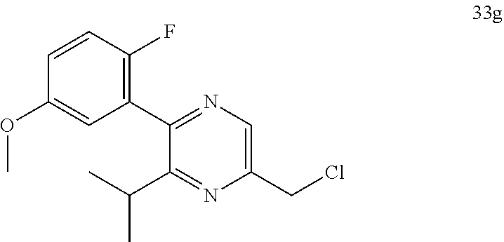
C1(C(C)C)=NC(CCl)=CN=C1C1=C(F)C=CC(OC)=C1
